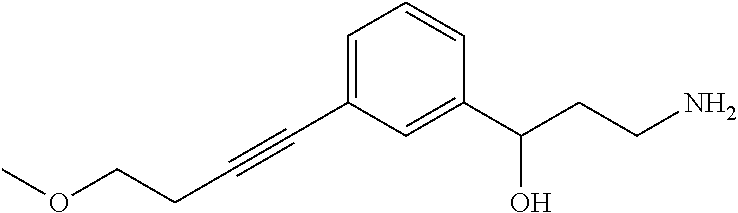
O(CCC#CC1=CC=CC(C(CCN)O)=C1)C
